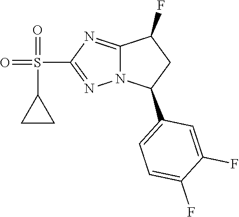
S(C1=NN2C(=N1)C(F)CC2C1=CC=C(F)C(F)=C1)(=O)(=O)C1CC1
